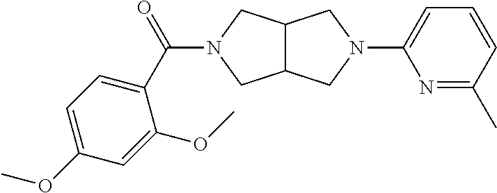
C12C(CN(C3=CC=CC(C)=N3)C1)CN(C(C1=CC=C(OC)C=C1OC)=O)C2
